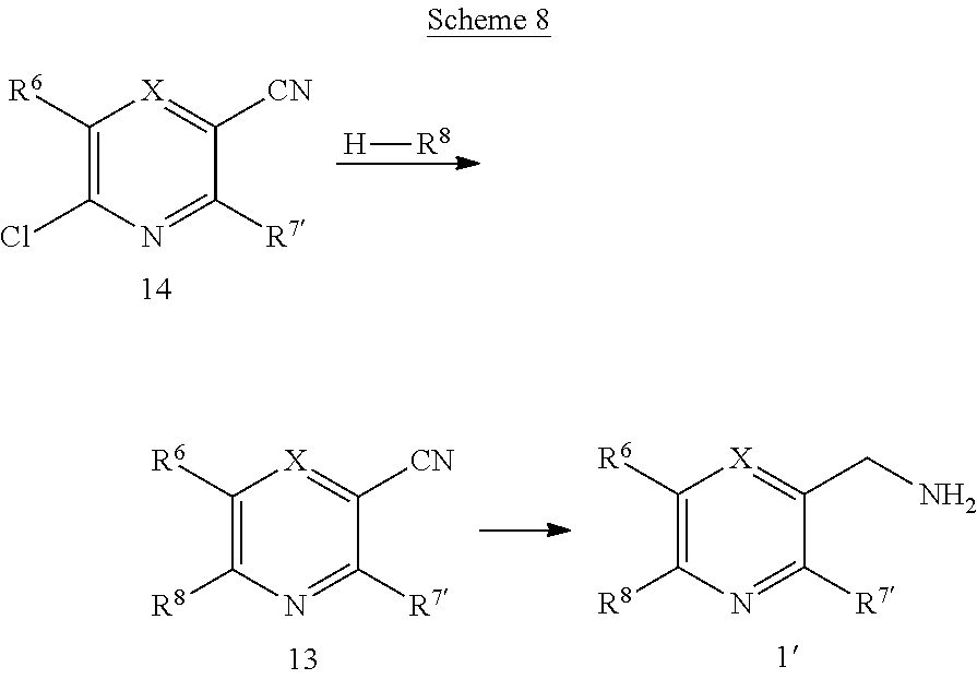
[H][R8].C1([R6])=C(Cl)N=C([R7])C([CN])=[X]1.C1([R6])=C([R8])N=C([R7])C(CN)=[X]1.C1([R6])=C([R8])N=C([R7])C([CN])=[X]1
